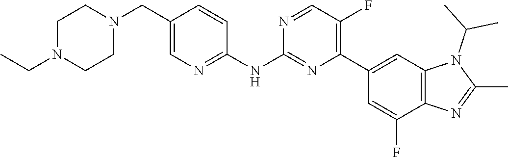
C1N(CC)CCN(CC2=CN=C(NC3=NC(C4=CC5=C(C(F)=C4)N=C(C)N5C(C)C)=C(F)C=N3)C=C2)C1
